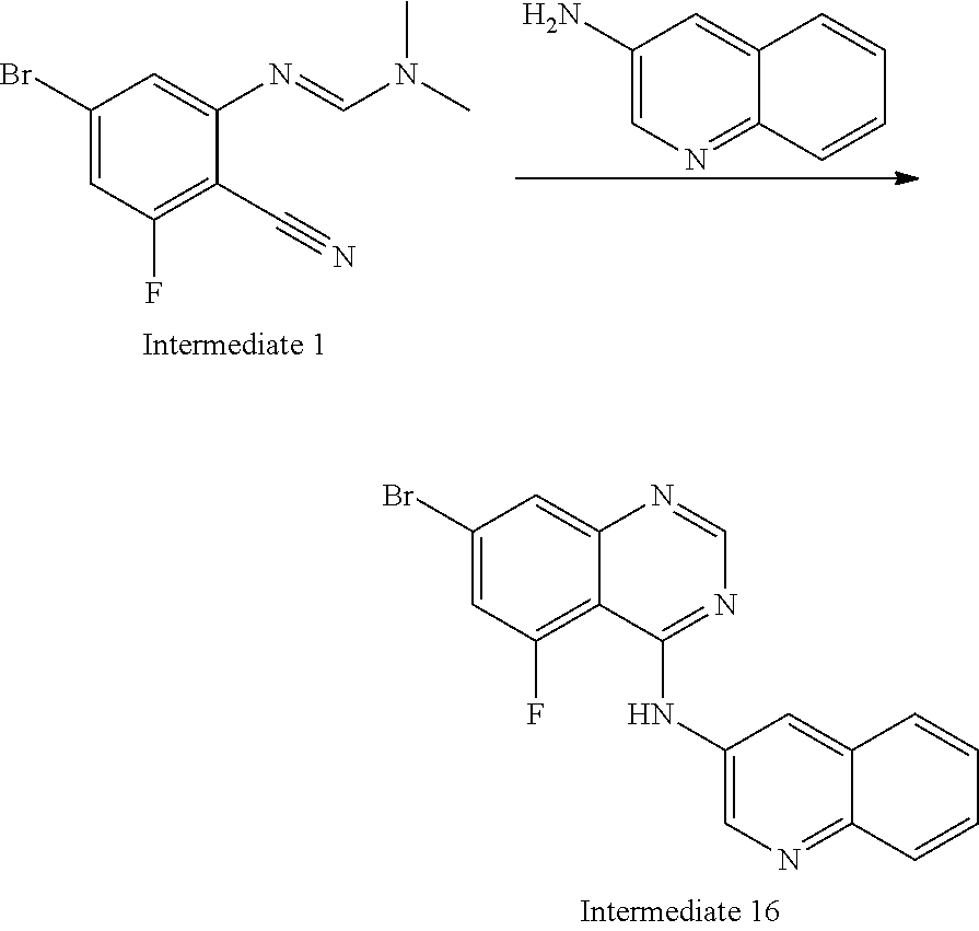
C1(Br)=CC(F)=C(C#N)C(N=CN(C)C)=C1.C1(N)=CN=C2C(=C1)C=CC=C2.C1(Br)=CC(F)=C2C(=C1)N=CN=C2NC1=CN=C2C(=C1)C=CC=C2
